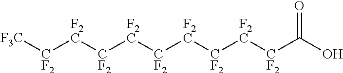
[F3C][CF2][F2C][CF2][F2C][CF2][F2C][CF2][F2C][CF2]C(O)=O
